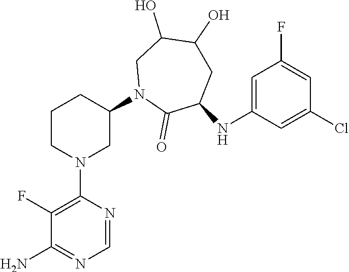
C1(F)=C(N2CC(N3C(=O)C(NC4=CC(F)=CC(Cl)=C4)CC(O)C(O)C3)CCC2)N=CN=C1N
